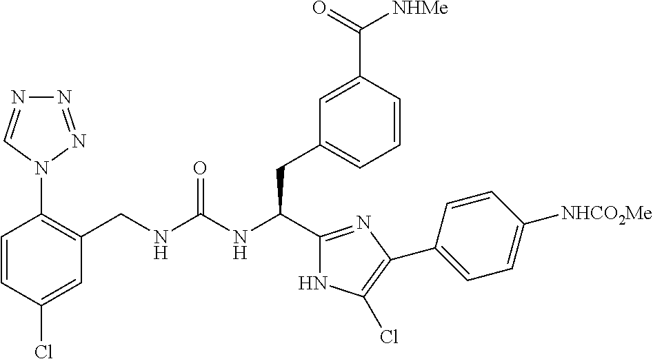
C1(CNC(NC(CC2=CC=CC(C([NHMe])=O)=C2)C2=NC(C3=CC=C([NHCO2Me])C=C3)=C(Cl)N2)=O)=C(N2N=NN=C2)C=CC(Cl)=C1
